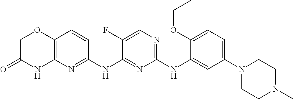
C1(NC2=CC(N3CCN(C)CC3)=CC=C2OCC)=NC=C(F)C(NC2=NC3=C(C=C2)OCC(=O)N3)=N1
